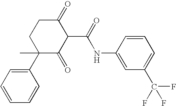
C1(C2=CC=CC=C2)(C)C(=O)C(C(=O)NC2=CC(C(F)(F)F)=CC=C2)C(=O)CC1
